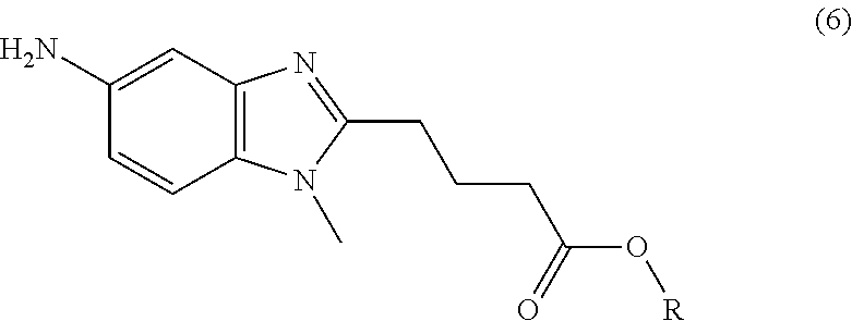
C12=C(N(C)C(CCCC(O[R])=O)=N1)C=CC(N)=C2
